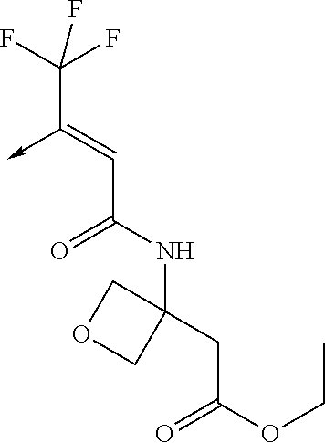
C(C(NC1(CC(OCC)=O)COC1)=O)=C(->C)C(F)(F)F
